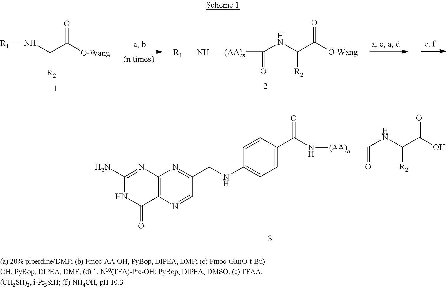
[R2]C(N[R1])C([O-Wang])=O.[R2]C(NC(=O)[(AA)n]N[R1])C([O-Wang])=O.[R2]C(NC(=O)[(AA)n]NC(C1=CC=C(NCC2=NC3=C(N=C2)C(=O)NC(N)=N3)C=C1)=O)C(O)=O
